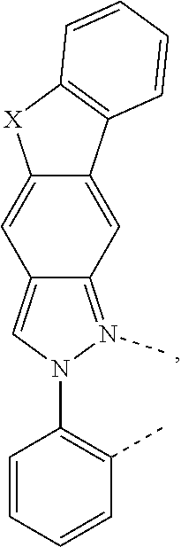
C12=N(C)N(C3=C(C)C=CC=C3)C=C1C=C1C(=C2)C2=C([X]1)C=CC=C2
